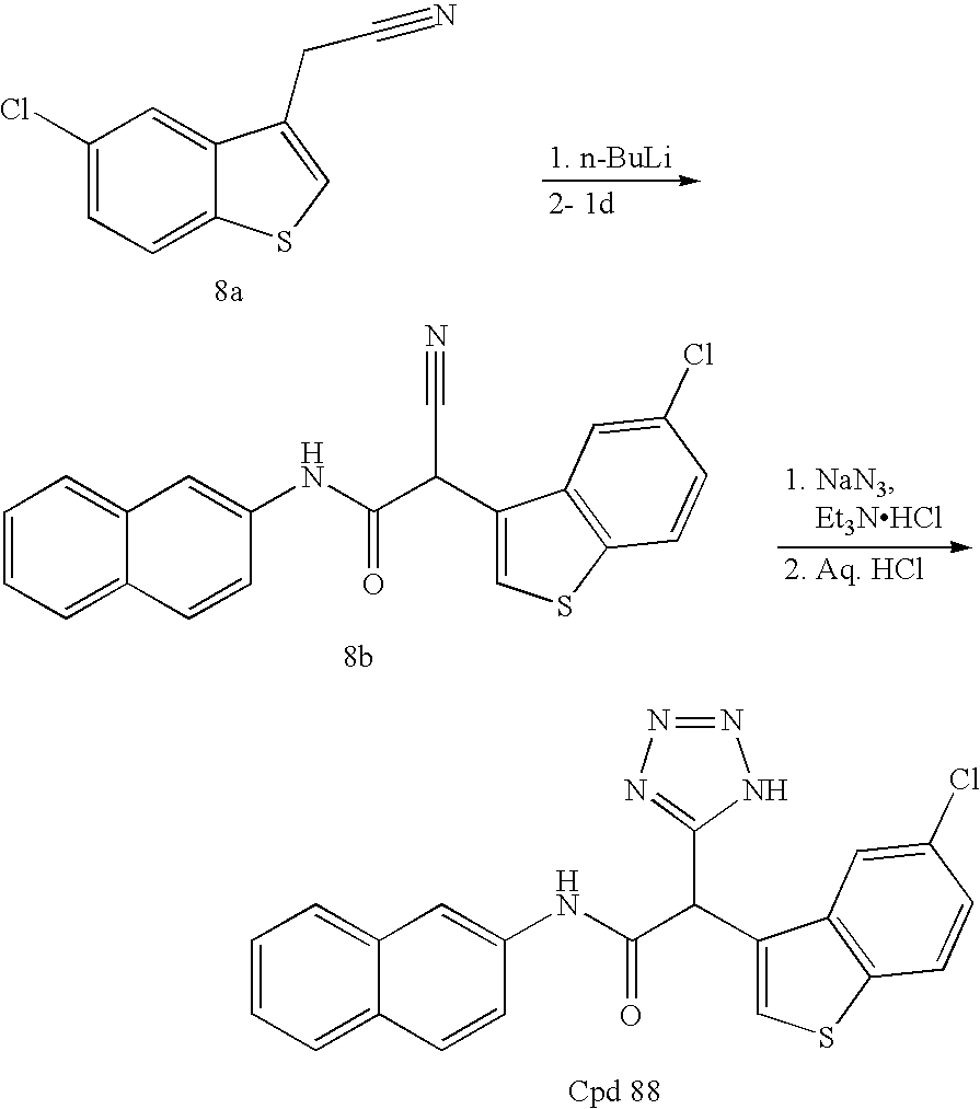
C1(Cl)=CC=C2C(=C1)C(CC#N)=CS2.C1=CC=C2C(=C1)C=C(NC(C(C#N)C1=CSC3=C1C=C(Cl)C=C3)=O)C=C2.C1=CC=C2C(=C1)C=C(NC(C(C1=CSC3=C1C=C(Cl)C=C3)C1=NN=NN1)=O)C=C2
